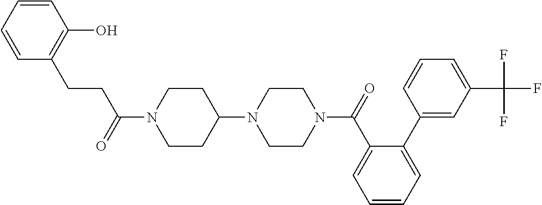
C1=CC=CC(O)=C1CCC(N1CCC(N2CCN(C(=O)C3=CC=CC=C3C3=CC(C(F)(F)F)=CC=C3)CC2)CC1)=O
